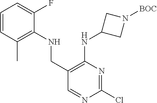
C(C1=C(NC2CN([BOC])C2)N=C(Cl)N=C1)NC1=C(C)C=CC=C1F
